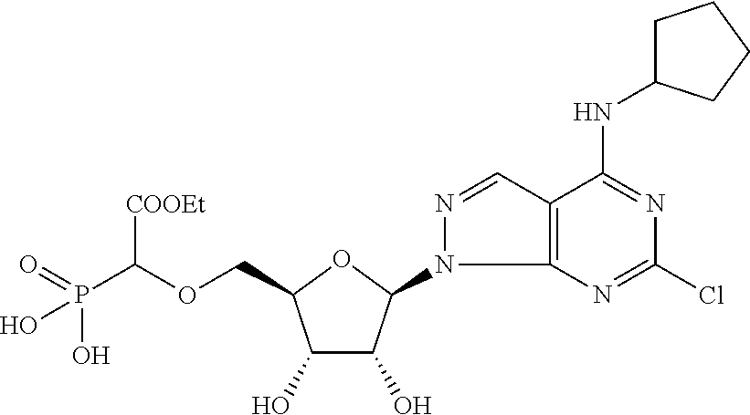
C(OCC1C(O)C(O)C(N2C3=C(C=N2)C(NC2CCCC2)=NC(Cl)=N3)O1)(P(=O)(O)O)[COOEt]
